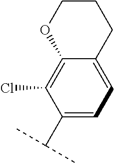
C1(C(C)C)=CC=C2C(=C1Cl)OCCC2
